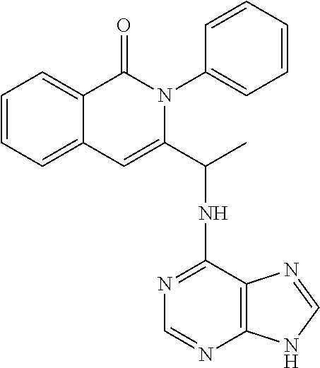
C1=CC=C2C(=C1)C(=O)N(C1=CC=CC=C1)C(C(NC1=NC=NC3=C1N=CN3)C)=C2
